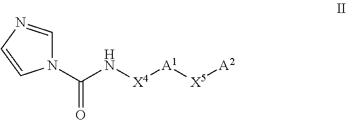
N1(C(N[X4][A1][X5][A2])=O)C=NC=C1
